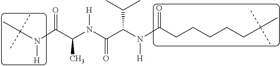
C(N(C(C(N(C(C(N(C(CCCCCC(C)(C)C)=O)[H])C(C)C)=O)[H])C)=O)[H])(C)(C)C
